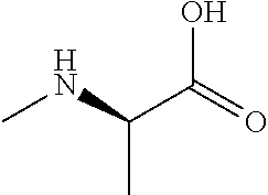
CNC(C(=O)O)C
